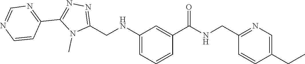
N1(C)C(CNC2=CC=CC(C(=O)NCC3=NC=C(CC)C=C3)=C2)=NN=C1C1=NC=NC=C1
